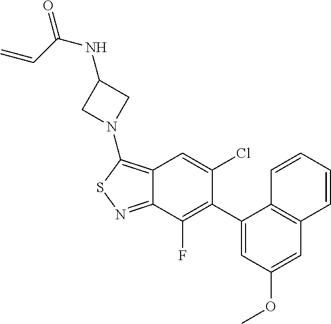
C12=C(N3CC(NC(C=C)=O)C3)SN=C1C(F)=C(C1=CC(OC)=CC3=C1C=CC=C3)C(Cl)=C2
